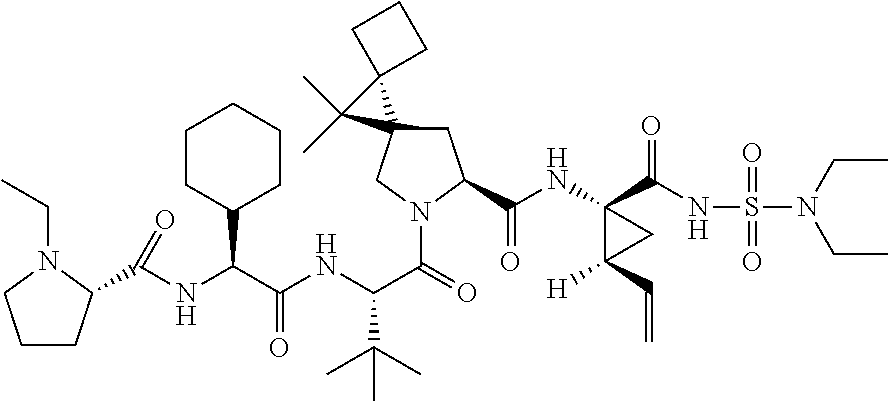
C1(C)(C)C2(CCC2)C12CC(C(NC1(C(NS(N(CC)CC)(=O)=O)=O)C([H])(C=C)C1)=O)N(C(C(NC(C(NC(C1CCCN1CC)=O)C1CCCCC1)=O)C(C)(C)C)=O)C2
